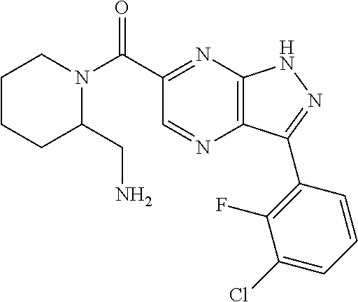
C1CN(C(C2=NC3=C(N=C2)C(C2=C(F)C(Cl)=CC=C2)=NN3)=O)C(CN)CC1
